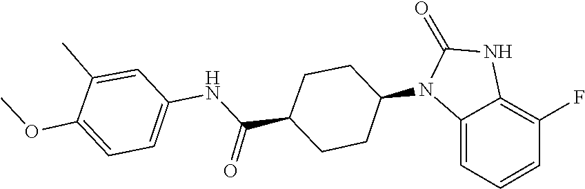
C1(=O)NC2=C(F)C=CC=C2N1C1CCC(C(NC2=CC=C(OC)C(C)=C2)=O)CC1
